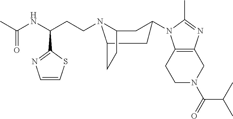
C1N(C(C(C)C)=O)CC2=C(C1)N(C1CC3N(CCC(C4=NC=CS4)NC(C)=O)C(CC3)C1)C(C)=N2
